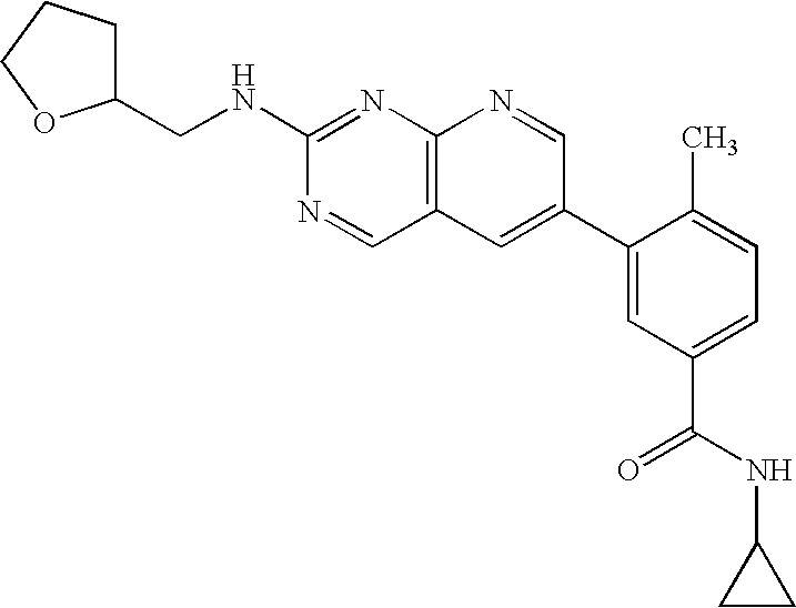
C12=C(C=C(C3=CC(C(NC4CC4)=O)=CC=C3C)C=N1)C=NC(NCC1CCCO1)=N2
